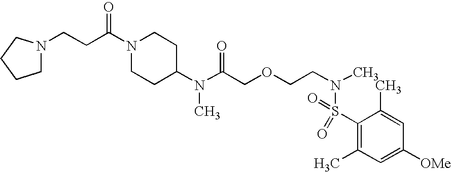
C(CC(N1CCC(N(C(COCCN(S(C2=C(C)C=C([OMe])C=C2C)(=O)=O)C)=O)C)CC1)=O)N1CCCC1
